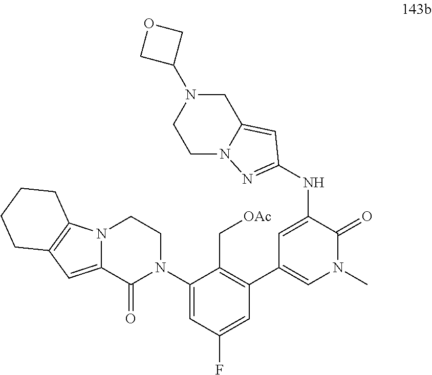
C1=C(NC2=NN3CCN(C4COC4)CC3=C2)C(=O)N(C)C=C1C1=C(C[OAc])C(N2CCN3C(=CC4=C3CCCC4)C2=O)=CC(F)=C1
